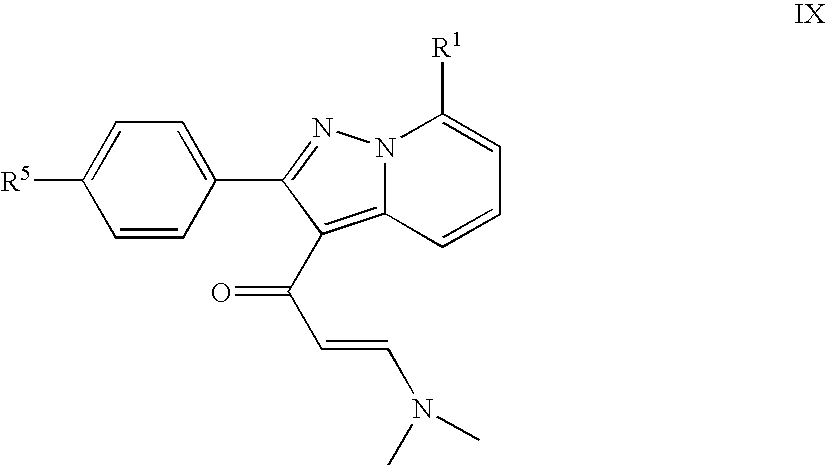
C1=CC(C2=NN3C(=C2C(C=CN(C)C)=O)C=CC=C3[R1])=CC=C1[R5]
